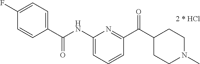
C1(NC(C2=CC=C(F)C=C2)=O)=CC=CC(C(C2CCN(C)CC2)=O)=N1
